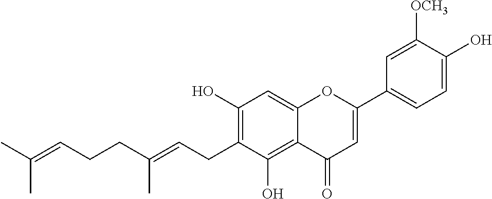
C1=C(O)C([OCH3])=CC(C2=CC(=O)C3=C(O)C(CC=C(CCC=C(C)C)C)=C(O)C=C3O2)=C1
